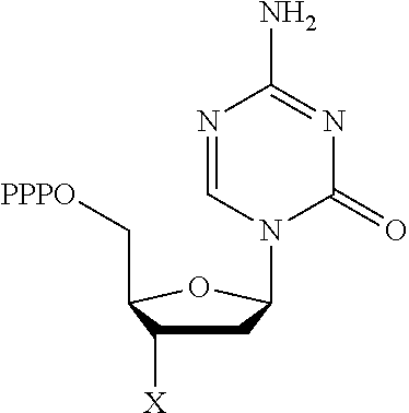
C1C([X])C(C[PPPO])OC1N1C(=O)N=C(N)N=C1
